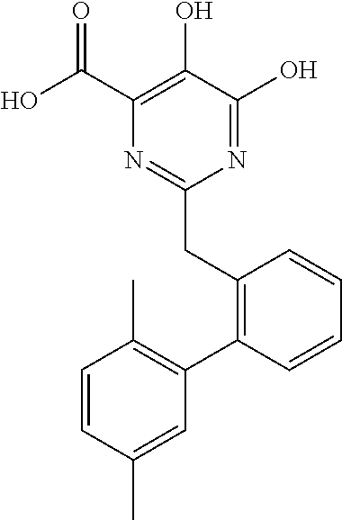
N1=C(O)C(O)=C(C(O)=O)N=C1CC1=C(C2=C(C)C=CC(C)=C2)C=CC=C1
